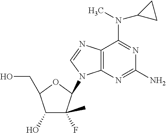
C12=C(N=C(N)N=C1N(C1CC1)C)N(C1C(C)(F)C(O)C(CO)O1)C=N2
